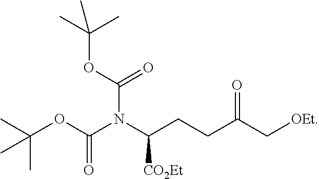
C(CCC(C[OEt])=O)(N(C(OC(C)(C)C)=O)C(=O)OC(C)(C)C)[CO2Et]
